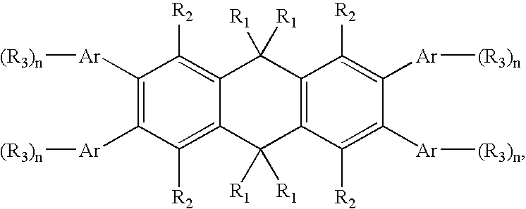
C1([Ar][(R3)n])=C([Ar][(R3)n])C([R2])=C2C(=C1[R2])C([R1])([R1])C1=C(C2([R1])[R1])C([R2])=C([Ar][(R3)n])C([Ar][(R3)n])=C1[R2]
